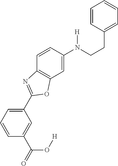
C1=C(C(O[H])=O)C=CC=C1C1=NC2=C(C=C(N([H])CCC3=CC=CC=C3)C=C2)O1
